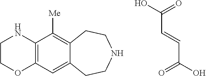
OC(=O)C=CC(O)=O.C1COC2=C(N1)C([Me])=C1C(=C2)CCNCC1
